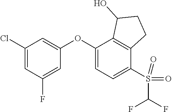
C1(Cl)=CC(F)=CC(OC2=CC=C(S(C(F)F)(=O)=O)C3=C2C(O)CC3)=C1
